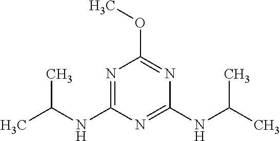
N1=C(NC(C)C)N=C(NC(C)C)N=C1OC
